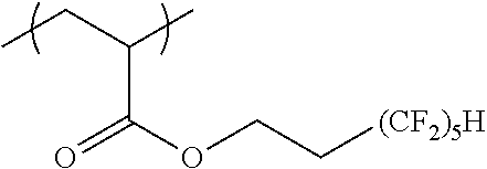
C(C(OCC[(CF2)5H])=O)(CC)C
